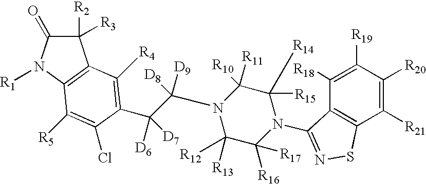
C1([R2])([R3])C(=O)N([R1])C2=C1C([R4])=C(C(C(N1C([R13])([R12])C([R16])([R17])N(C3=NSC4=C3C([R18])=C([R19])C([R20])=C4[R21])C([R15])([R14])C1([R11])[R10])([D8])[D9])([D6])[D7])C(Cl)=C2[R5]
